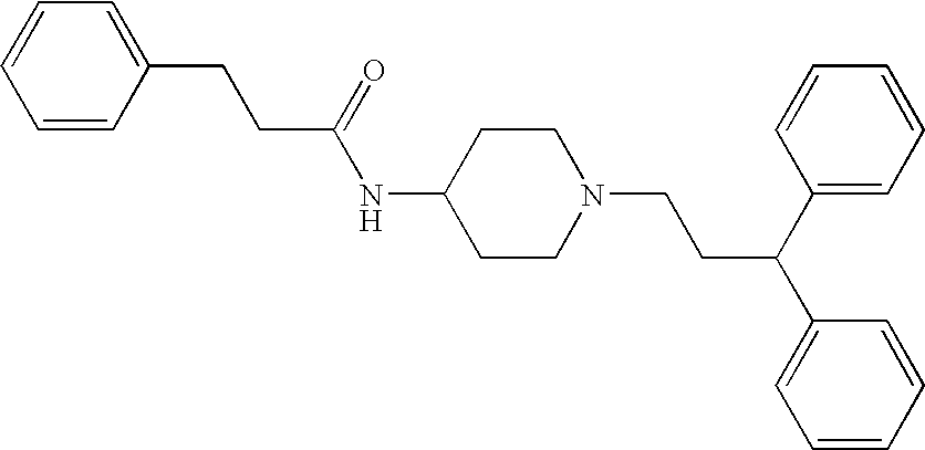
C1=CC(CCC(NC2CCN(CCC(C3=CC=CC=C3)C3=CC=CC=C3)CC2)=O)=CC=C1
